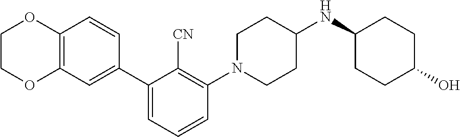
C1COC2=C(O1)C=CC(C1=CC=CC(N3CCC(NC4CCC(O)CC4)CC3)=C1[CN])=C2
